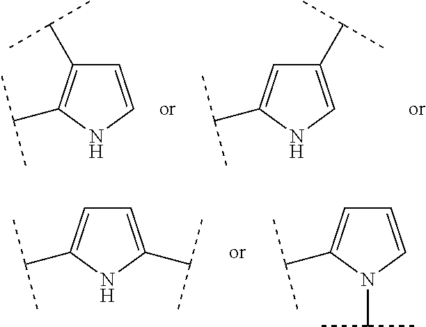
CC(C)C1=C(C(C)C)C=CN1.CC(C)C1=CC(C(C)C)=CN1.CC(C)C1=CC=C(C(C)C)N1.CC(C)C1=CC=CN1C(C)C
